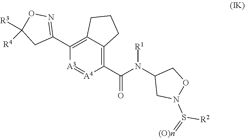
C1(C(N(C2CN(S(=[(O)n])[R2])OC2)[R1])=O)=C2C(=C(C3=NOC([R3])([R4])C3)[A3]=[A4]1)CCC2
